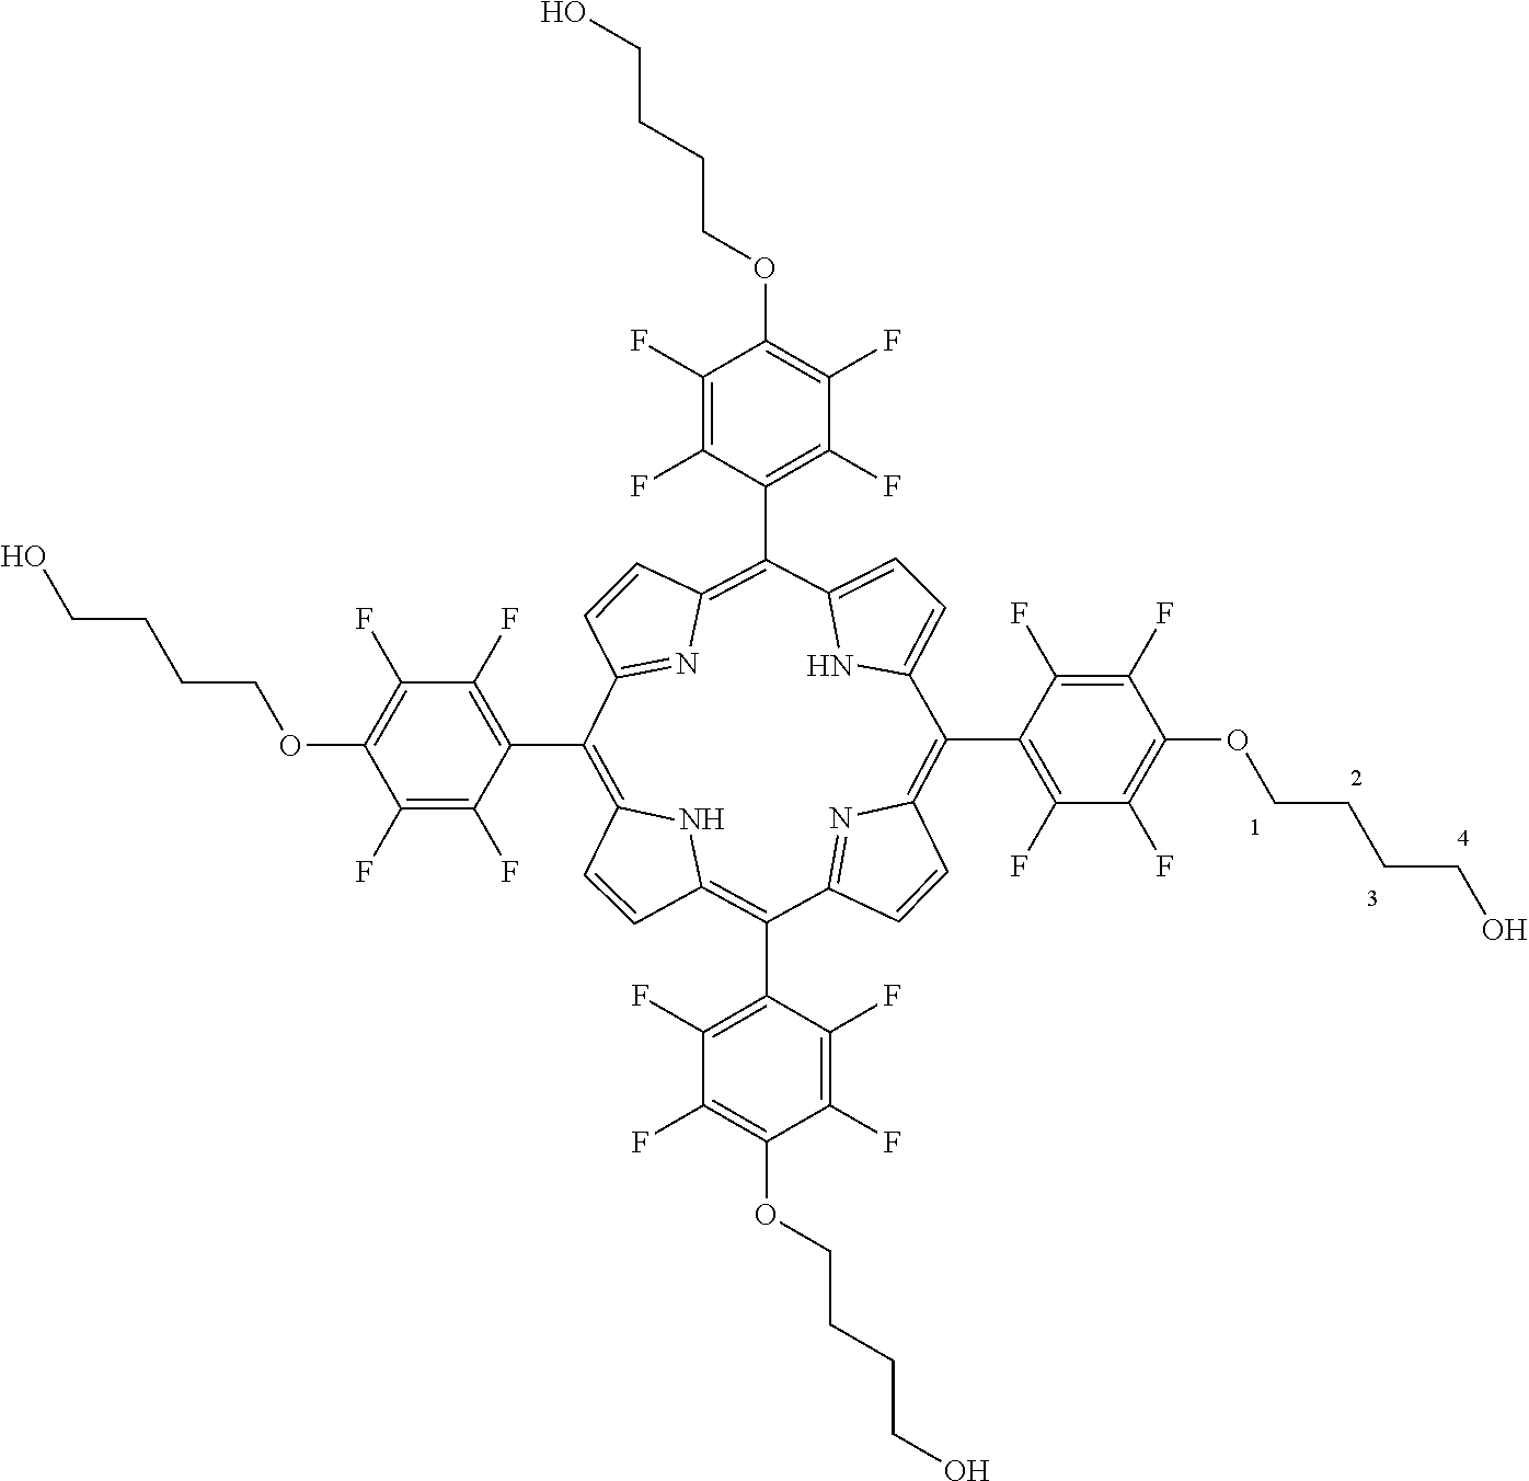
C1=CC2=C(C3=C(F)C(F)=C(OCCCCO)C(F)=C3F)C3=NC(=C(C4=C(F)C(F)=C(OCCCCO)C(F)=C4F)C4=CC=C(N4)C(C4=C(F)C(F)=C(OCCCCO)C(F)=C4F)=C4C=CC(=N4)C(C4=C(F)C(F)=C(OCCCCO)C(F)=C4F)=C1N2)C=C3
